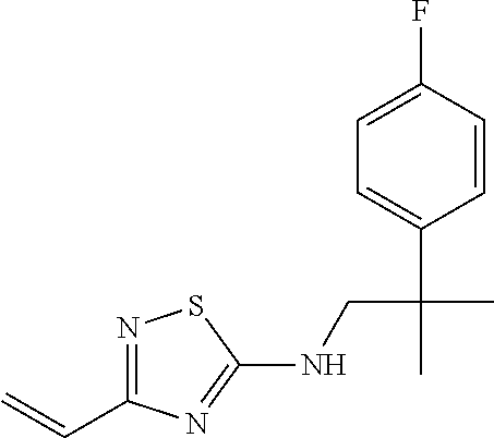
N1=C(C=C)N=C(NCC(C)(C2=CC=C(F)C=C2)C)S1
